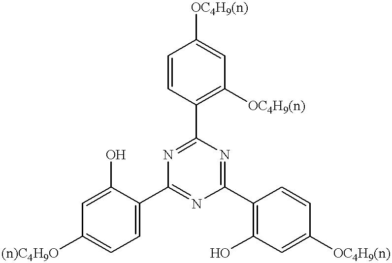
[OC4H9(n)]C1=CC([OC4H9(n)])=C(C2=NC(C3=CC=C([(n)C4H9O])C=C3O)=NC(C3=C(O)C=C([OC4H9(n)])C=C3)=N2)C=C1
